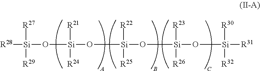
[R28][Si](O[Si](O[Si](O[Si](O[Si]([R31])([R30])[R32])([R23])[R26])([R25])[R22])([R21])[R24])([R27])[R29]
